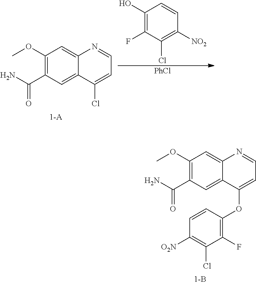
C1(OC)=C(C(N)=O)C=C2C(=C1)N=CC=C2OC1=C(F)C(Cl)=C([O2N])C=C1.C1(OC)=C(C(N)=O)C=C2C(=C1)N=CC=C2Cl.C1(O)=C(F)C(Cl)=C([NO2])C=C1.[PhCl]
